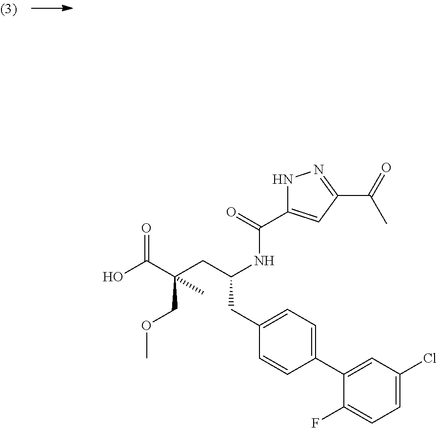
OC(C(CC(NC(=O)C1=CC(C(C)=O)=NN1)CC1=CC=C(C2=CC(Cl)=CC=C2F)C=C1)(COC)C)=O
